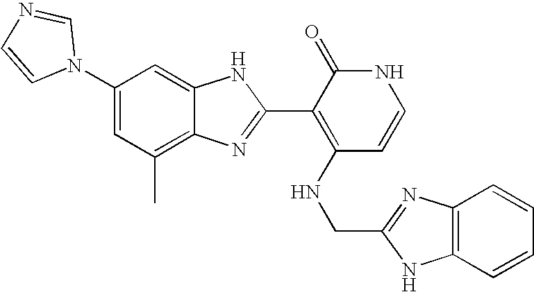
C1(C)=C2C(=CC(N3C=NC=C3)=C1)NC(C1=C(NCC3=NC4=C(N3)C=CC=C4)C=CNC1=O)=N2
